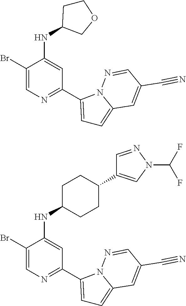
C1(Br)=CN=C(C2=CC=C3N2N=CC(C#N)=C3)C=C1NC1CCOC1.C1(Br)=CN=C(C2=CC=C3N2N=CC(C#N)=C3)C=C1NC1CCC(C2=CN(C(F)F)N=C2)CC1
